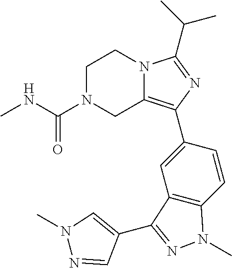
C1N(C(NC)=O)CC2=C(C3=CC4=C(C=C3)N(C)N=C4C3=CN(C)N=C3)N=C(C(C)C)N2C1
